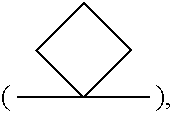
C1(C)(C)CCC1
